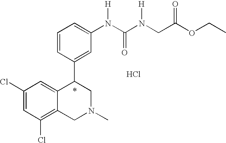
C1=C(N(C(=O)N(CC(=O)OCC)[H])[H])C=C(C2C3=CC(Cl)=CC(Cl)=C3CN(C)C2)C=C1.Cl
